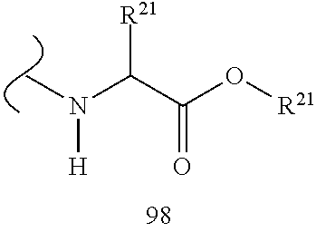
C(C(O[R21])=O)([R21])N([H])C
